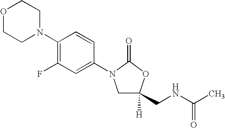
O1CCN(C2=C(F)C=C(N3CC([H])(CNC(C)=O)OC3=O)C=C2)CC1
